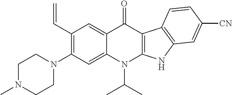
C1(C=C)=C(N2CCN(C)CC2)C=C2C(=C1)C(=O)C1=C(N2C(C)C)NC2=C1C=CC([CN])=C2
